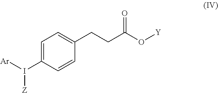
C1=C(I([Z])[Ar])C=CC(CCC(=O)O[Y])=C1
